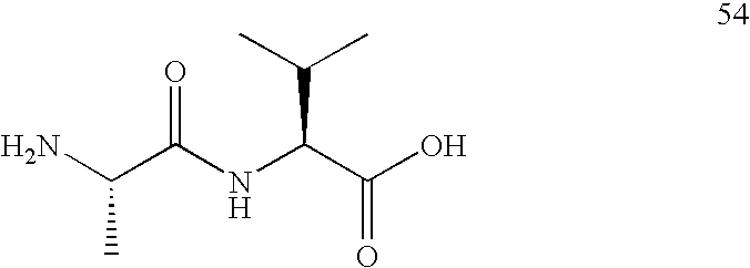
NC(C(NC(C(O)=O)C(C)C)=O)C
